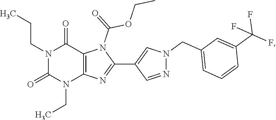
N1(CC)C(=O)N(CCC)C(=O)C2=C1N=C(C1=CN(CC3=CC=CC(C(F)(F)F)=C3)N=C1)N2C(OCC)=O
